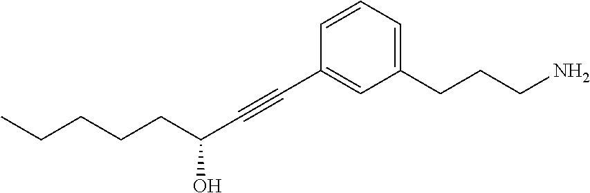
C1=CC=C(CCCN)C=C1C#CC(O)CCCCC
